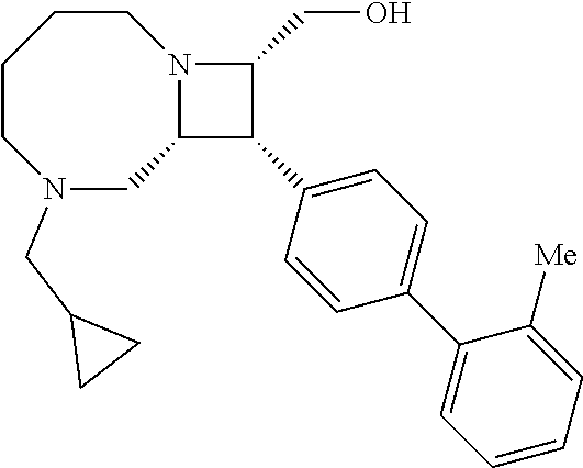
C1CCCN(CC2CC2)CC2N1C(CO)C2C1=CC=C(C2=CC=CC=C2[Me])C=C1
